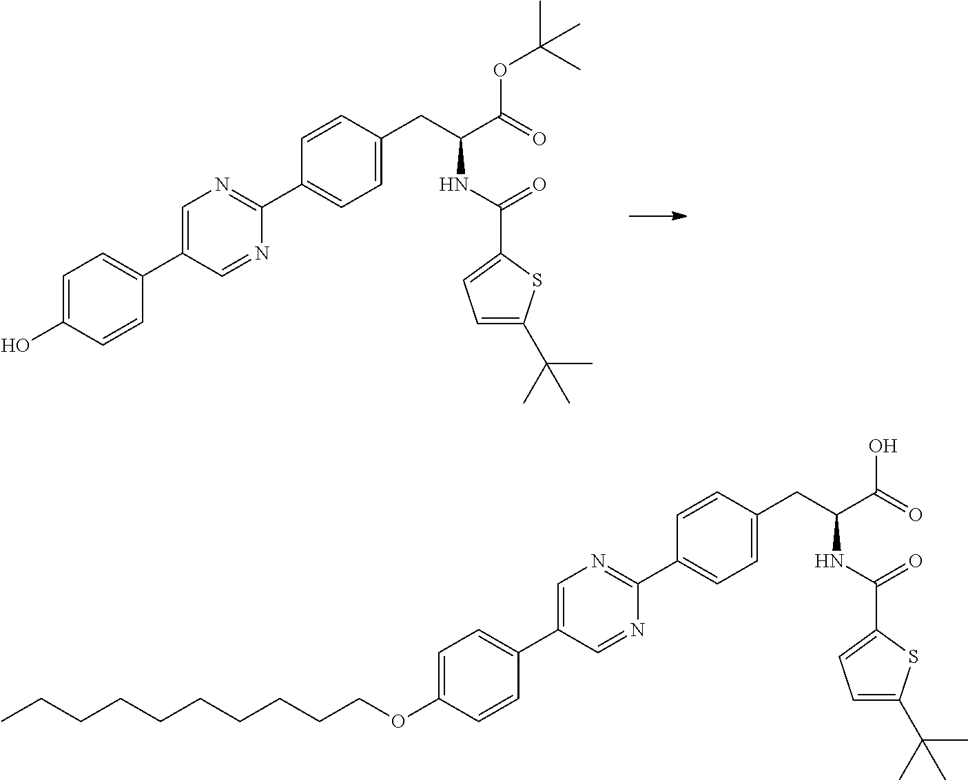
C1=CC(CC(C(=O)OC(C)(C)C)NC(=O)C2=CC=C(C(C)(C)C)S2)=CC=C1C1=NC=C(C2=CC=C(O)C=C2)C=N1.C1=CC(CC(C(=O)O)NC(=O)C2=CC=C(C(C)(C)C)S2)=CC=C1C1=NC=C(C2=CC=C(OCCCCCCCCCC)C=C2)C=N1
